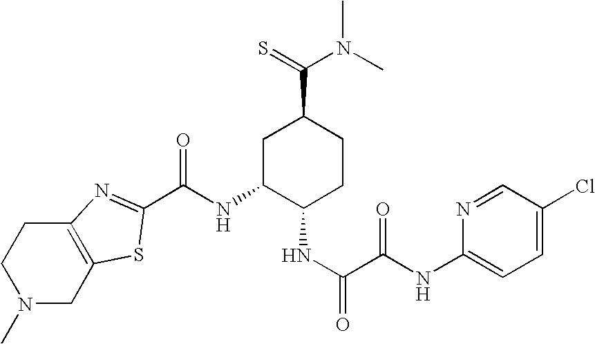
N1(C)CC2=C(CC1)N=C(C(NC1C(NC(=O)C(NC3=CC=C(Cl)C=N3)=O)CCC(C(=S)N(C)C)C1)=O)S2
